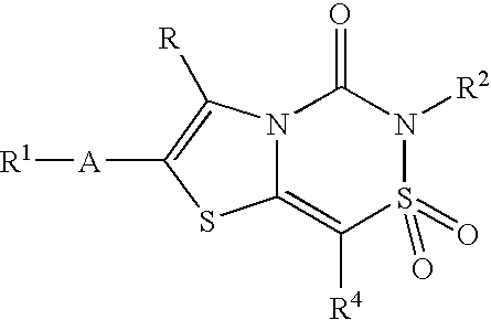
N12C(=C([R4])S(=O)(=O)N([R2])C1=O)SC([A][R1])=C2[R]
